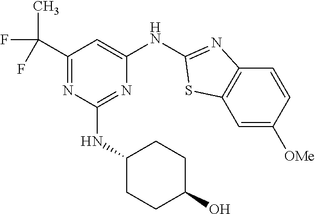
C1=C([OMe])C=CC2=C1SC(NC1=CC(C(C)(F)F)=NC(NC3CCC(O)CC3)=N1)=N2
